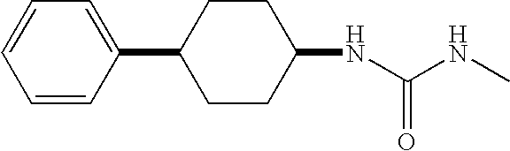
C(NC)(=O)NC1CCC(C2=CC=CC=C2)CC1
